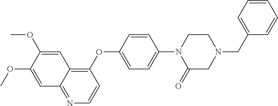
C1=C(OC)C(OC)=CC2=C(OC3=CC=C(N4C(=O)CN(CC5=CC=CC=C5)CC4)C=C3)C=CN=C12
